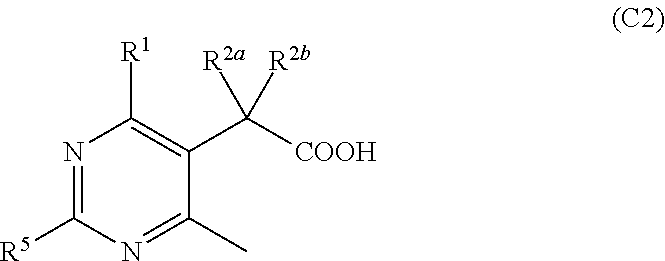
N1=C([R5])N=C(C)C(C([COOH])([R2a])[R2b])=C1[R1]
